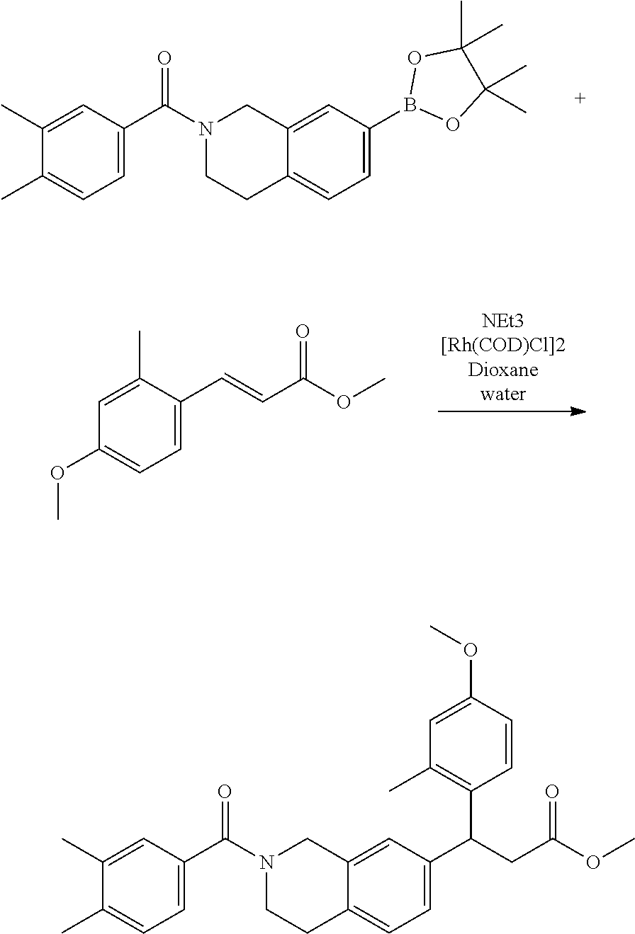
C1=C(C(N2CCC3=CC=C(B4OC(C)(C)C(C)(C)O4)C=C3C2)=O)C=C(C)C(C)=C1.C1=C(C=CC(OC)=O)C(C)=CC(OC)=C1.C1=C(C(CC(OC)=O)C2=C(C)C=C(OC)C=C2)C=C2C(=C1)CCN(C(C1=CC=C(C)C(C)=C1)=O)C2
